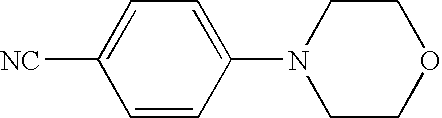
C1=C(N2CCOCC2)C=CC([NC])=C1
